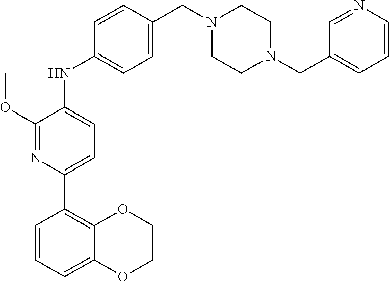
N(C1=CC=C(CN2CCN(CC3=CC=CN=C3)CC2)C=C1)C1=CC=C(C2=C3OCCOC3=CC=C2)N=C1OC
